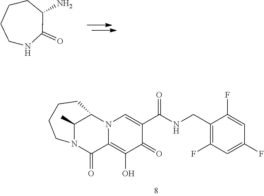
C1CCNC(=O)C(N)C1.C1(CNC(C2=CN3C(=C(O)C2=O)C(=O)N2C(C)C3CCCC2)=O)=C(F)C=C(F)C=C1F
